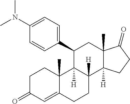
CN(C1=CC=C(C2C3([H])C([H])(C4([H])C(C)(C(=O)CC4)C2)CCC2=CC(=O)CCC23C)C=C1)C
